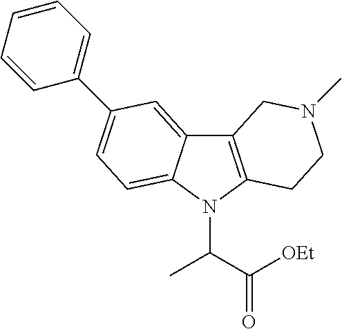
C12=C(N(C(C([OEt])=O)C)C3=CC=C(C4=CC=CC=C4)C=C13)CCN(C)C2
